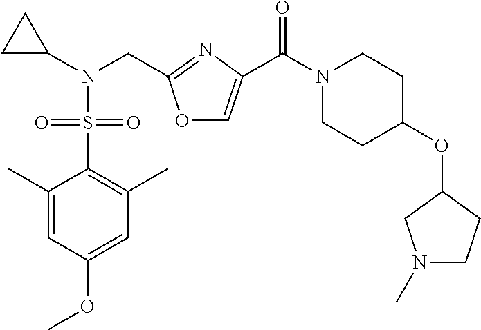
C1(C)=CC(OC)=CC(C)=C1S(=O)(N(C1CC1)CC1=NC(C(N2CCC(OC3CN(C)CC3)CC2)=O)=CO1)=O
